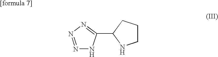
C1(C2=NN=NN2)NCCC1
